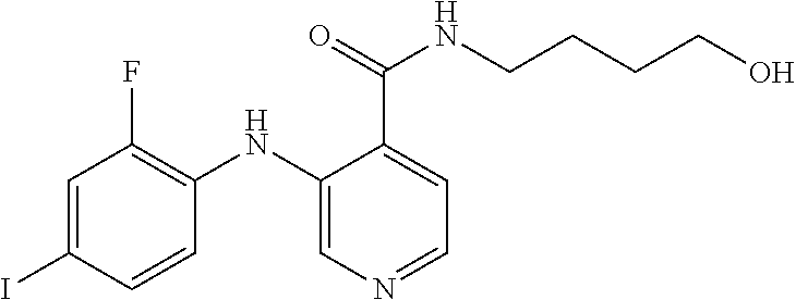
C1=C(I)C=CC(NC2=CN=CC=C2C(NCCCCO)=O)=C1F
